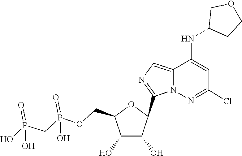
C1(C2C(O)C(O)C(COP(=O)(O)CP(=O)(O)O)O2)=NC=C2C(NC3COCC3)=CC(Cl)=NN12
